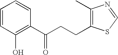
C1=CC(O)=C(C(CCC2=C(C)N=CS2)=O)C=C1
